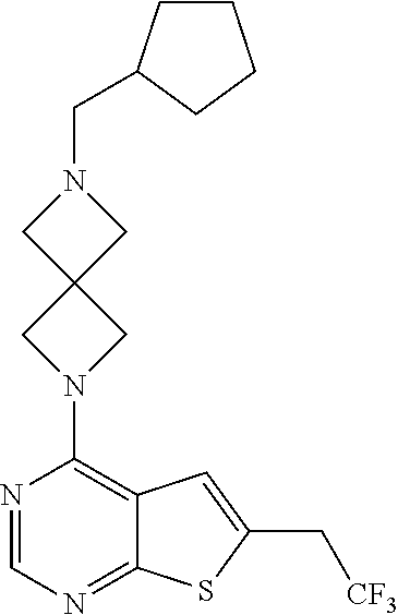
C(N1CC2(C1)CN(C1=C3C(=NC=N1)SC(C[CF3])=C3)C2)C1CCCC1
